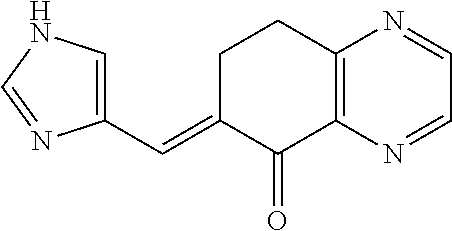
C1(C=C2C(=O)C3=C(CC2)N=CC=N3)=CNC=N1
